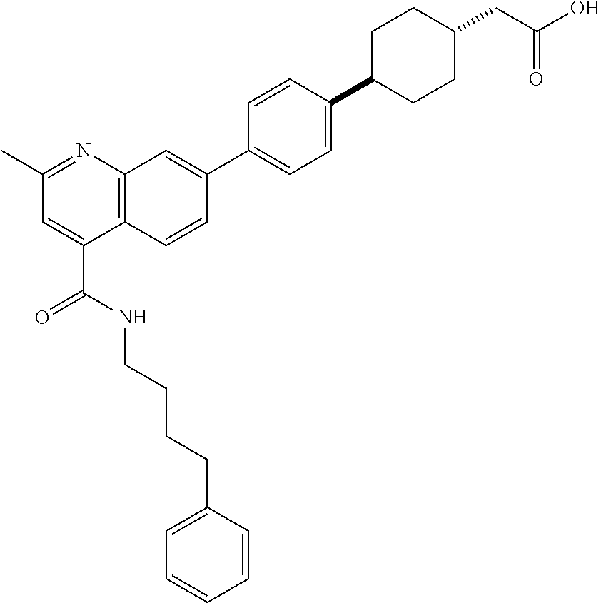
C1=CC(CCCCNC(C2=CC(C)=NC3=C2C=CC(C2=CC=C(C4CCC(CC(O)=O)CC4)C=C2)=C3)=O)=CC=C1
